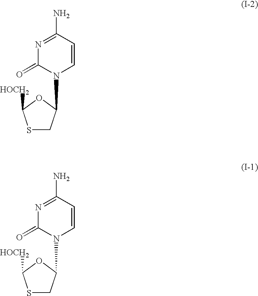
N1=C(N)C=CN(C2CSC([HOCH2])O2)C1=O.N1=C(N)C=CN(C2CSC([HOCH2])O2)C1=O
